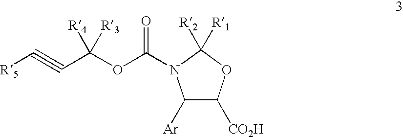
C1([Ar])C([CO2H])OC([R2])([R1])N1C(OC(C#C[R5])([R4])[R3])=O
